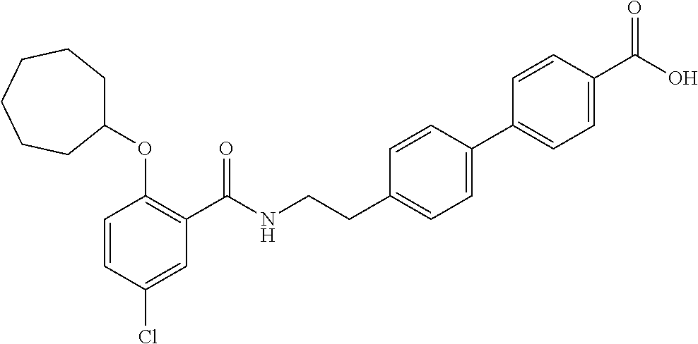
C1=CC(Cl)=CC(C(NCCC2=CC=C(C3=CC=C(C(O)=O)C=C3)C=C2)=O)=C1OC1CCCCCC1
